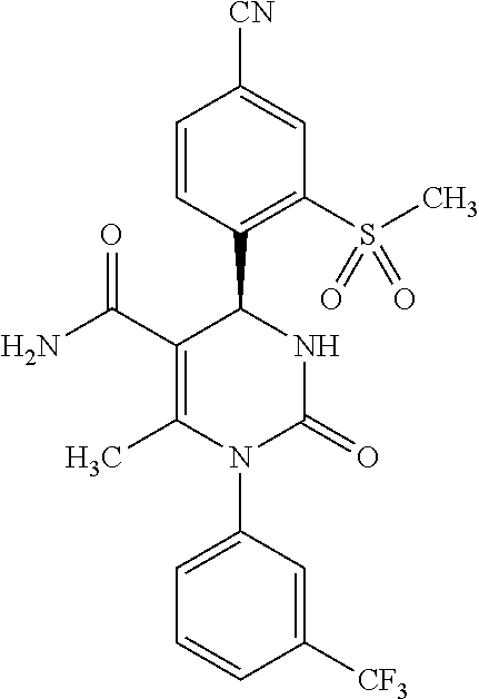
C1=CC(C2C(C(N)=O)=C(C)N(C3=CC=CC([CF3])=C3)C(=O)N2)=C(S(C)(=O)=O)C=C1[CN]
